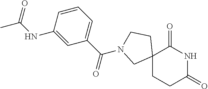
C12(CCC(=O)NC1=O)CCN(C(=O)C1=CC=CC(NC(C)=O)=C1)C2
